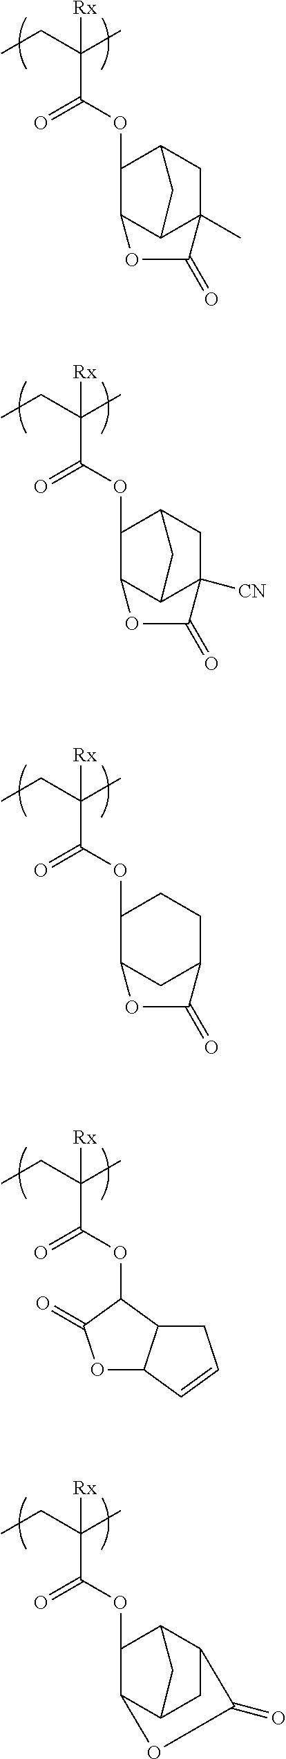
CCC(C)([Rx])C(OC1C2C3C(C)(CC1C3)C(=O)O2)=O.CCC(C)([Rx])C(OC1C2C3C([CN])(CC1C3)C(=O)O2)=O.CCC(C)([Rx])C(OC1C2CC(CC1)C(=O)O2)=O.CCC(C)([Rx])C(OC1C(=O)OC2C1CC=C2)=O.CCC(C)([Rx])C(OC1C2C3CC(C1C3)C(=O)O2)=O
